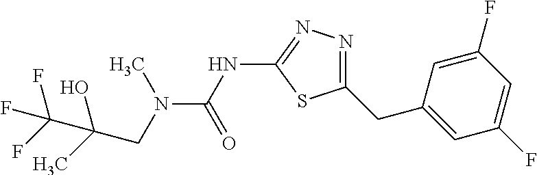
N(C(NC1=NN=C(CC2=CC(F)=CC(F)=C2)S1)=O)(C)CC(C)(O)C(F)(F)F
